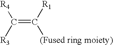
C(=C([R1])[(Fused ring moiety)])([R3])[R4]
